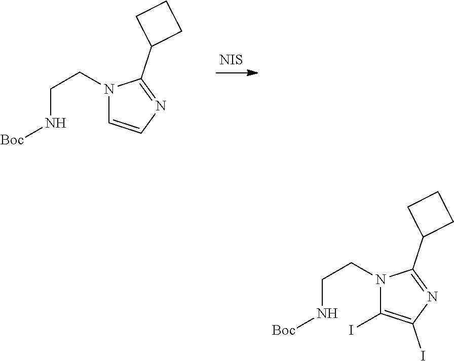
C(N[Boc])CN1C(I)=C(I)N=C1C1CCC1.[NIS].C(N[Boc])CN1C=CN=C1C1CCC1
